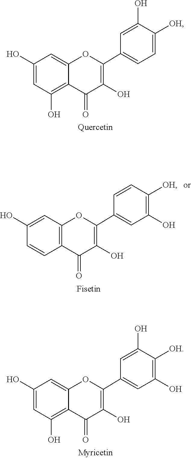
C1=C2OC(C3=CC=C([OH])C(O)=C3)=C(O)C(=O)C2=C(O)C=C1O.C1=C(O)C=CC2=C1OC(C1=CC(O)=C([OH])C=C1)=C(O)C2=O.C1=C2OC(C3=CC(O)=C([OH])C(O)=C3)=C(O)C(=O)C2=C(O)C=C1O
